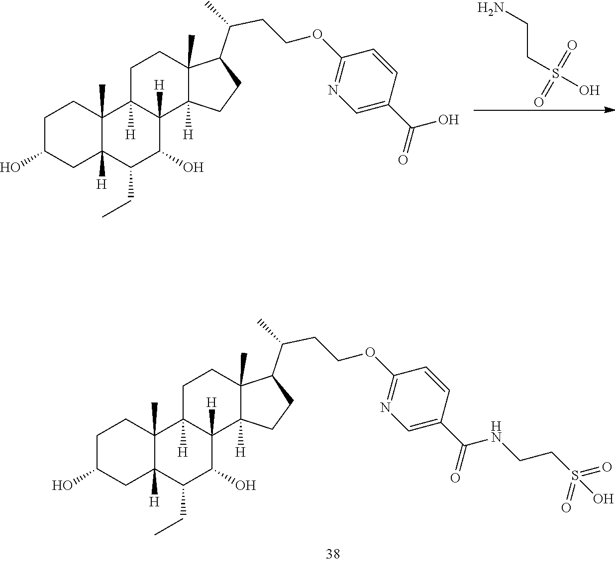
C1(C(NCCS(=O)(=O)O)=O)=CN=C(OCCC(C2C3(C)CCC4([H])C5(C)C([H])(C(CC)C(O)C4([H])C3([H])CC2)CC(O)CC5)C)C=C1.C1(C(O)=O)=CN=C(OCCC(C2C3(C)CCC4([H])C5(C)C([H])(C(CC)C(O)C4([H])C3([H])CC2)CC(O)CC5)C)C=C1.NCCS(O)(=O)=O
